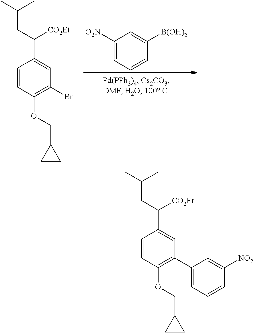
C1([O2N])=CC=CC([B(OH)2])=C1.C1=CC(OCC2CC2)=C(Br)C=C1C(CC(C)C)[CO2Et].C1=CC(OCC2CC2)=C(C2=CC=CC([NO2])=C2)C=C1C(CC(C)C)[CO2Et]
